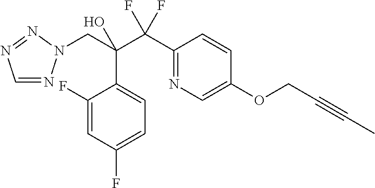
C1=NN(CC(C(C2=NC=C(OCC#CC)C=C2)(F)F)(O)C2=CC=C(F)C=C2F)N=N1
